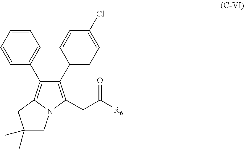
C1(C2=CC=C(Cl)C=C2)=C(CC([R6])=O)N2C(=C1C1=CC=CC=C1)CC(C)(C)C2
